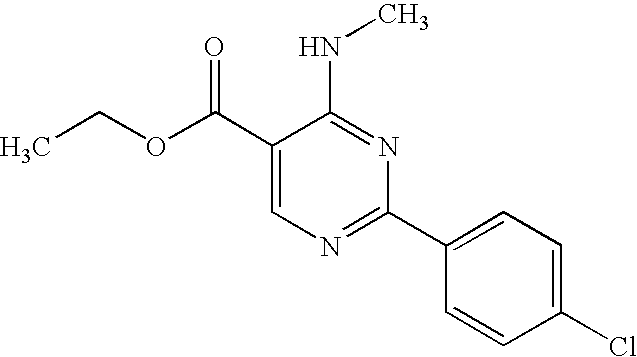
C1(C(OCC)=O)=CN=C(C2=CC=C(Cl)C=C2)N=C1NC
